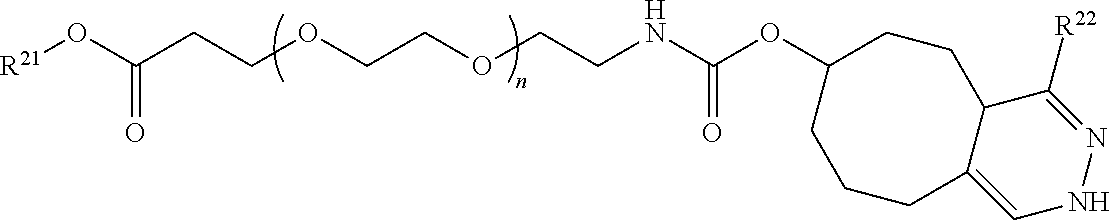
[R21]OC(CCOCCOCCNC(OC1CCCC2=CNN=C([R22])C2CC1)=O)=O
